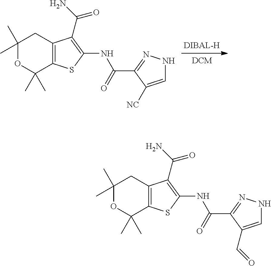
C1(C)(C)OC(C)(C)C2=C(C1)C(C(=O)N)=C(NC(C1=NNC=C1[NC])=O)S2.C1(C)(C)OC(C)(C)C2=C(C1)C(C(=O)N)=C(NC(C1=NNC=C1C=O)=O)S2
